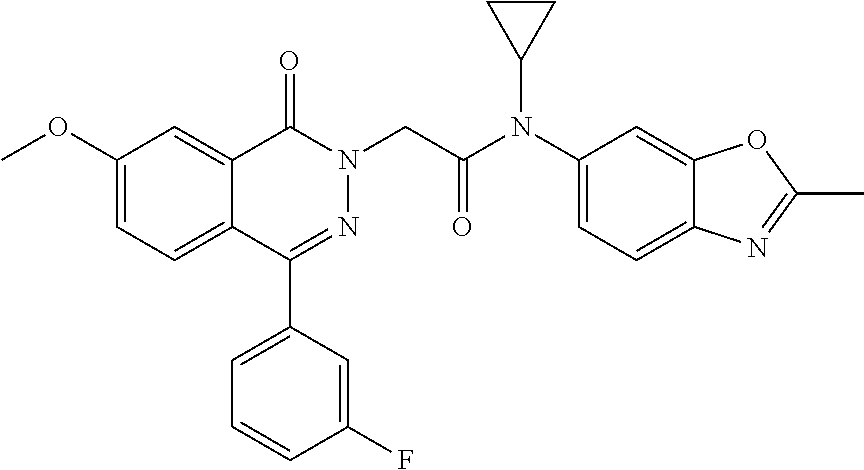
COC1=CC=C2C(=C1)C(=O)N(CC(N(C1=CC=C3C(=C1)OC(C)=N3)C1CC1)=O)N=C2C1=CC=CC(F)=C1
